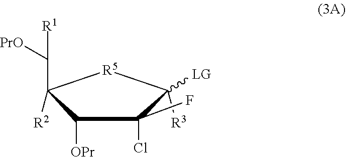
C1([OPr])C([R2])(C([R1])[PrO])[R5]C([R3])([LG])C1(Cl)F
